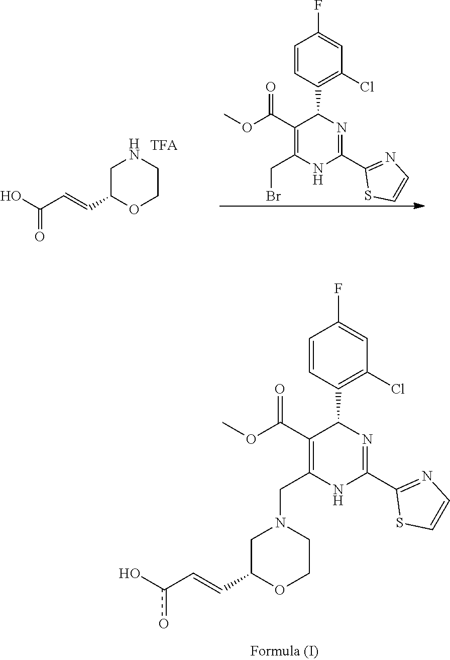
COC(C1=C(CBr)NC(C2=NC=CS2)=NC1C1=C(Cl)C=C(F)C=C1)=O.OC(C=CC1OCCNC1)=O.COC(C1=C(CN2CC(C=Cc(O)o)OCC2)NC(C2=NC=CS2)=NC1C1=C(Cl)C=C(F)C=C1)=O
